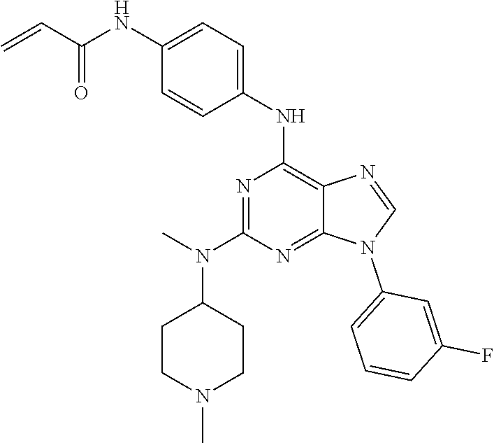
N1=C(N(C)C2CCN(C)CC2)N=C2C(=C1NC1=CC=C(NC(C=C)=O)C=C1)N=CN2C1=CC=CC(F)=C1
